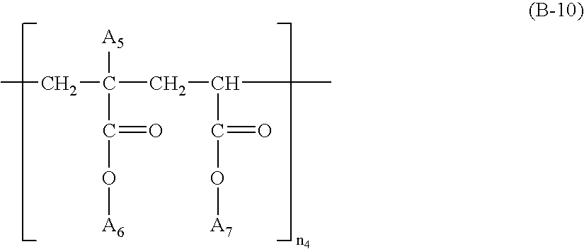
CCC(CC(C(O[A7])=O)C)([A5])C(O[A6])=O
